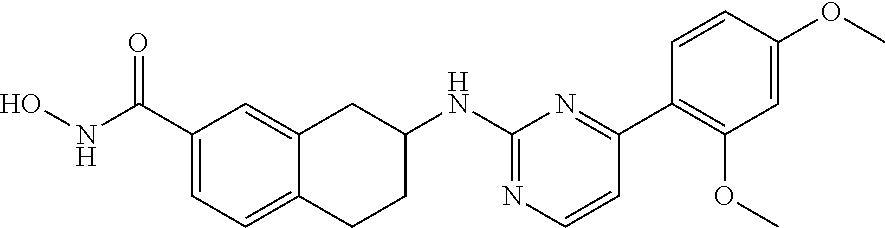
C1(C(NO)=O)=CC=C2C(=C1)CC(NC1=NC=CC(C3=C(OC)C=C(OC)C=C3)=N1)CC2
